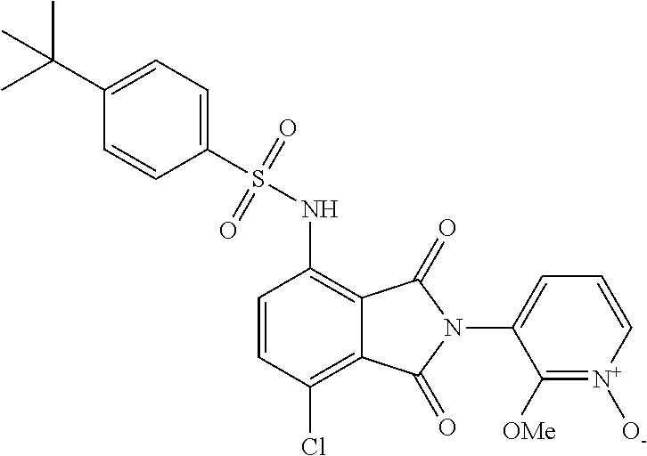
C1=CC(Cl)=C2C(=C1NS(=O)(=O)C1=CC=C(C(C)(C)C)C=C1)C(=O)N(C1=CC=C[N+]([O-])=C1[OMe])C2=O
